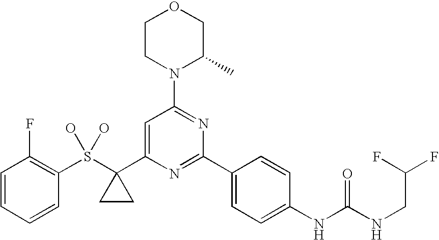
C1=CC=CC(S(C2(C3=CC(N4C(C)COCC4)=NC(C4=CC=C(NC(NCC(F)F)=O)C=C4)=N3)CC2)(O)O)=C1F
